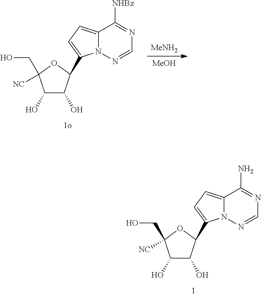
C1(O)C(O)C(C2=CC=C3N2N=CN=C3N)OC1(CO)[NC].[MeNH2].[MeOH].C1(O)C(O)C(C2=CC=C3N2N=CN=C3[NHBz])OC1(CO)[NC]
